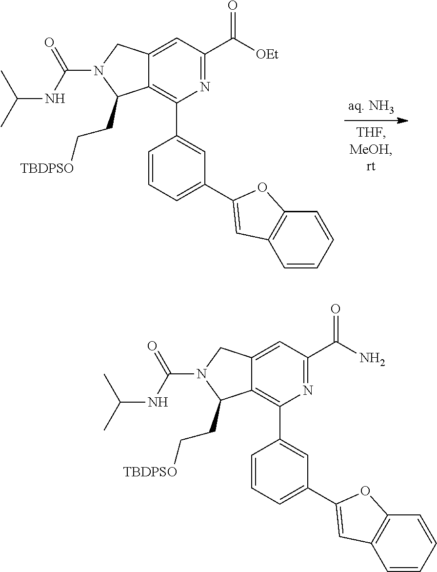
C12=C(C3=CC(C4=CC5=C(C=CC=C5)O4)=CC=C3)N=C(C([OEt])=O)C=C1CN(C(NC(C)C)=O)C2CC[TBDPSO].C12=C(C3=CC(C4=CC5=C(C=CC=C5)O4)=CC=C3)N=C(C(N)=O)C=C1CN(C(NC(C)C)=O)C2CC[TBDPSO]
